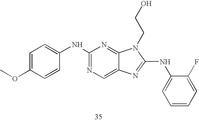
C1=C(OC)C=CC(NC2=NC=C3C(=N2)N(CCO)C(NC2=CC=CC=C2F)=N3)=C1
